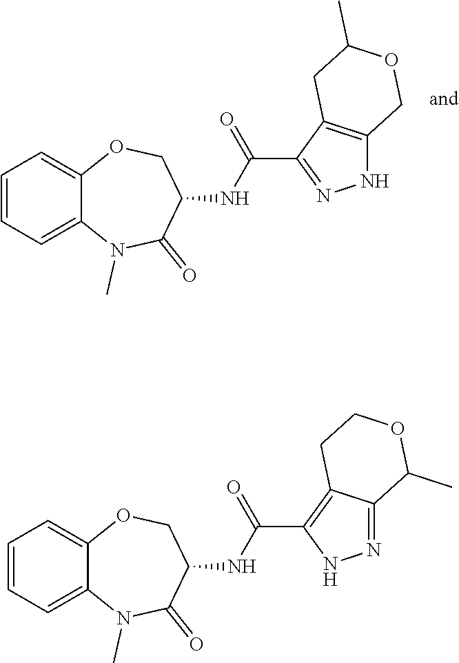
C12=CC=CC=C1OCC(NC(C1=C3C(=NN1)C(C)OCC3)=O)C(=O)N2C.C12=CC=CC=C1OCC(NC(C1=NNC3=C1CC(C)OC3)=O)C(=O)N2C
